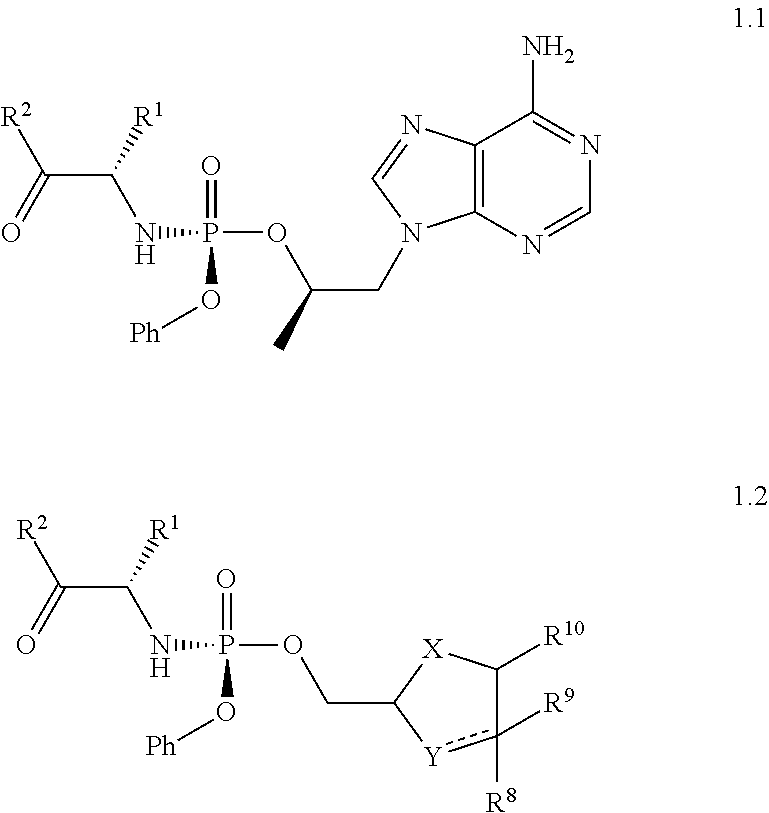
C12=C(N=CN=C1N)N(CC(C)OP(NC(C(=O)[R2])[R1])(=O)O[Ph])C=N2.C1(COP(NC(C(=O)[R2])[R1])(=O)O[Ph])[Y]c([R9])([R8])C([R10])[X]1
